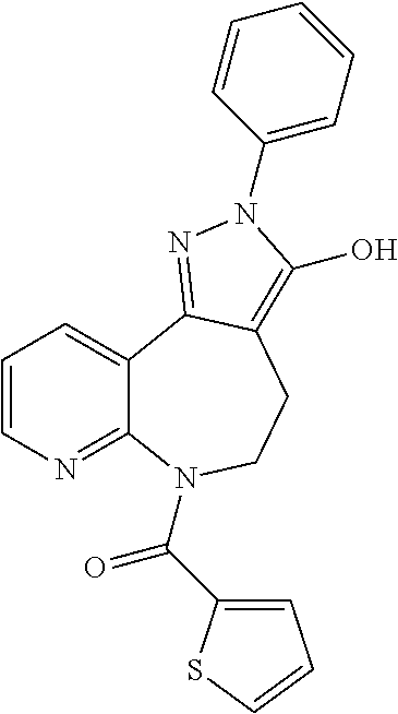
C1=CN=C2C(=C1)C1=NN(C3=CC=CC=C3)C(O)=C1CCN2C(=O)C1=CC=CS1
